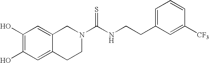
C1(O)=C(O)C=C2C(=C1)CN(C(NCCC1=CC=CC([CF3])=C1)=S)CC2
